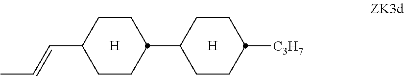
C1CC(C=CC)CCC1C1CCC([C3H7])CC1.[H].[H]
